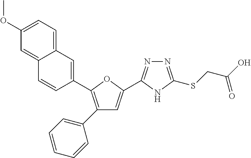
N1=C(SCC(O)=O)NC(C2=CC(C3=CC=CC=C3)=C(C3=CC4=CC=C(OC)C=C4C=C3)O2)=N1
